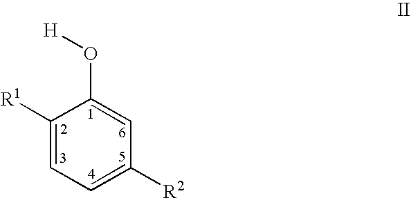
C1([R1])=CC=C([R2])C=C1O[H]
